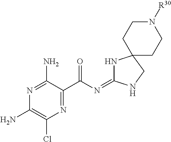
N1=C(C(N=C2NC3(CN2)CCN([R30])CC3)=O)C(N)=NC(N)=C1Cl
